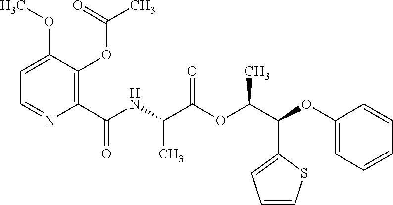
C1(C(NC(C(OC(C(C2=CC=CS2)OC2=CC=CC=C2)C)=O)C)=O)=C(OC(C)=O)C(OC)=CC=N1
